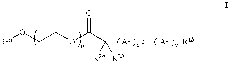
[R1a]OCCOC(C([R2b])([R2a])[A1][r][A2][R1b])=O
